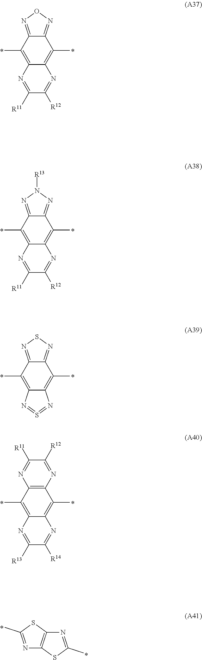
C12=C(C)C3=NON=C3C(C)=C1N=C([R12])C([R11])=N2.C12=C(C)C3=NN([R13])N=C3C(C)=C1N=C([R12])C([R11])=N2.C12=C(C)C3=NSN=C3C(C)=C1N=S=N2.C12=C(C)C3=C(C(C)=C1N=C([R14])C([R13])=N2)N=C([R12])C([R11])=N3.N1=C(C)SC2=C1SC(C)=N2
